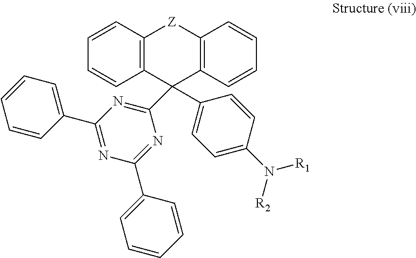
C1=CC=CC(C2=NC(C3=CC=CC=C3)=NC(C3(C4=CC=C(N([R2])[R1])C=C4)C4=C([Z]C5=C3C=CC=C5)C=CC=C4)=N2)=C1
